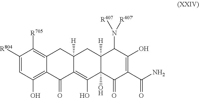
C1([R804])=CC(O)=C2C(=C1[R705])CC1([H])C(=C(O)C3(O)C([H])(C1)C(N([R407'])[R407])C(O)=C(C(N)=O)C3=O)C2=O
